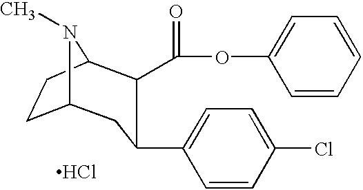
C12CCC(N1C)C(C(OC1=CC=CC=C1)=O)C(C1=CC=C(Cl)C=C1)C2.Cl
